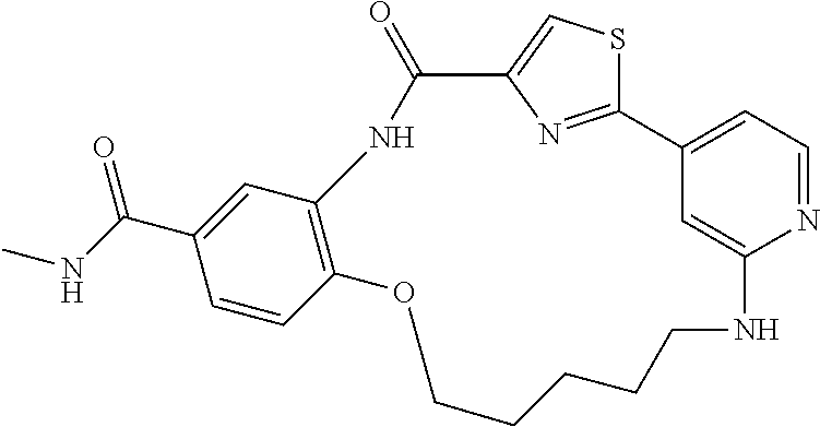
C1=C(C(NC)=O)C=CC2=C1NC(=O)C1=CSC(=N1)C1=CC=NC(=C1)NCCCCCO2
